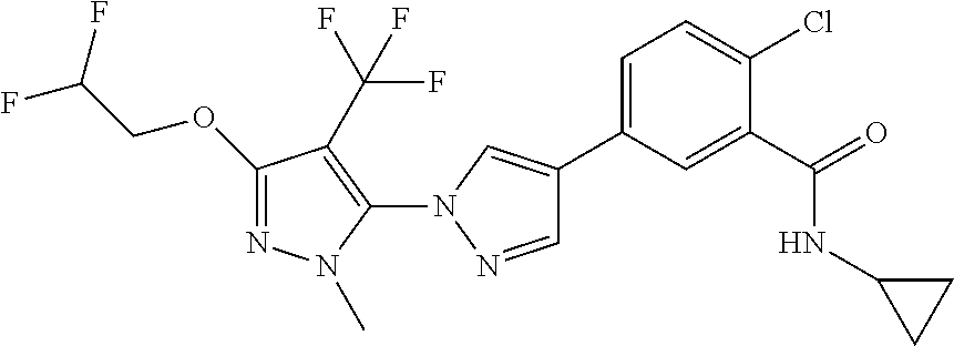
C1(OCC(F)F)=NN(C)C(N2N=CC(C3=CC=C(Cl)C(C(=O)NC4CC4)=C3)=C2)=C1C(F)(F)F
